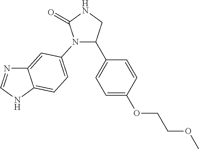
C1(C2=CC=C(OCCOC)C=C2)CNC(=O)N1C1=CC=C2C(=C1)N=CN2
